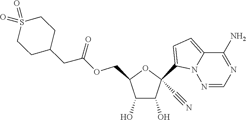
C1(O)C(O)C(COC(CC2CCS(=O)(=O)CC2)=O)OC1(C1=CC=C2N1N=CN=C2N)C#N
